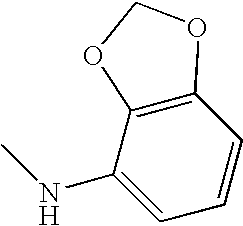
C1(NC)=CC=CC2=C1OCO2
